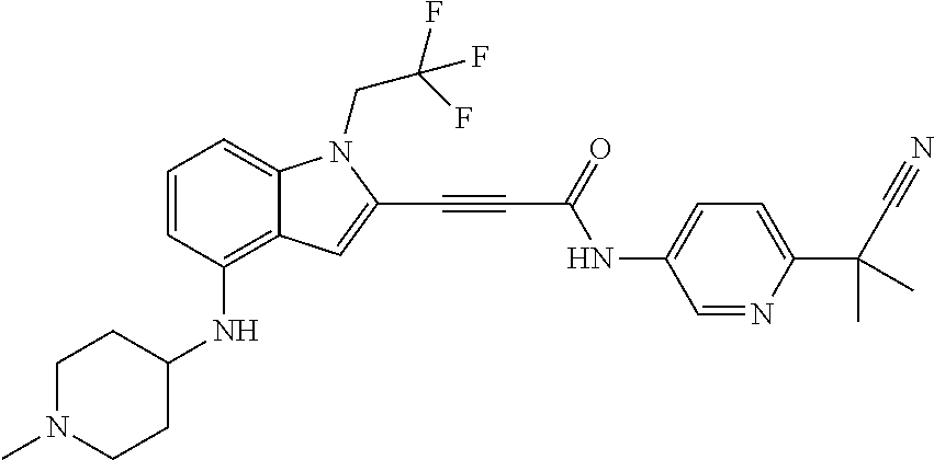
C1=CC(NC2CCN(C)CC2)=C2C(=C1)N(CC(F)(F)F)C(C#CC(NC1=CC=C(C(C#N)(C)C)N=C1)=O)=C2
